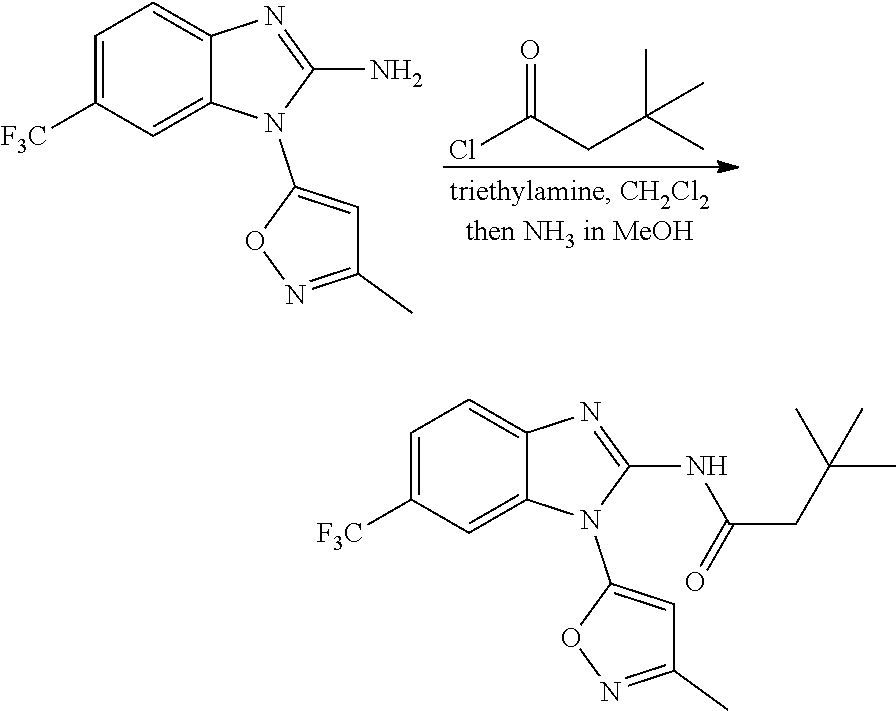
ClC(CC(C)(C)C)=O.C1=C([F3C])C=C2C(=C1)N=C(N)N2C1=CC(C)=NO1.C1=C([F3C])C=C2C(=C1)N=C(NC(CC(C)(C)C)=O)N2C1=CC(C)=NO1
